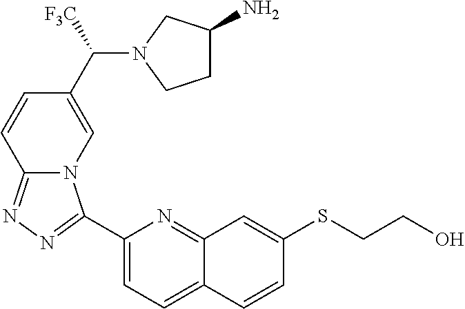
C1(C2=NN=C3N2C=C(C([F3C])N2CC(N)CC2)C=C3)=CC=C2C(=N1)C=C(SCCO)C=C2
